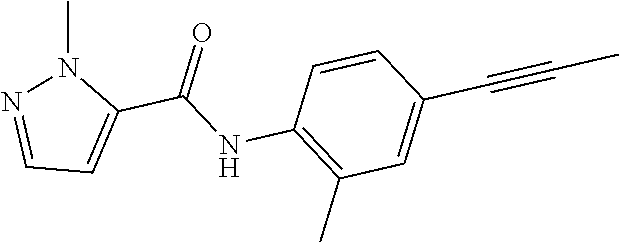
C1=CC(C#CC)=CC(C)=C1NC(C1=CC=NN1C)=O
